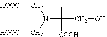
[HOOC]CN(C([H])([COOH])C[OH])C[HOOC]
